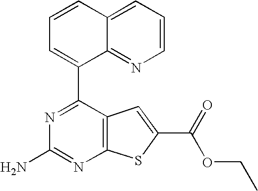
N1=C(C2=CC=CC3=CC=CN=C23)C2=C(N=C1N)SC(C(OCC)=O)=C2
